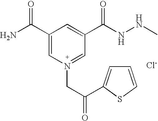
[Cl-].C1(C(N)=O)=C[N+](CC(=O)C2=CC=CS2)=CC(C(NNC)=O)=C1
